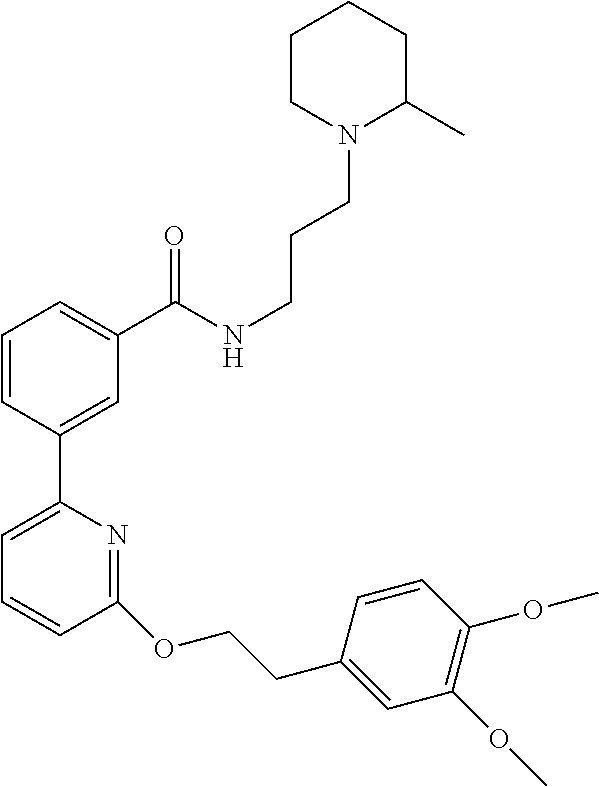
C1=CC(C2=CC=CC(OCCC3=CC(OC)=C(OC)C=C3)=N2)=CC(C(NCCCN2C(C)CCCC2)=O)=C1
